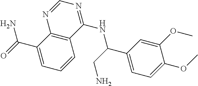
C1(C(CN)NC2=NC=NC3=C2C=CC=C3C(N)=O)=CC=C(OC)C(OC)=C1
